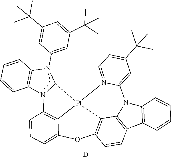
[D].[Pt]123N4=CC=C(C(C)(C)C)C=C4N4C5=C(C6=C4C=CC=C6)C=CC(=C15)OC1=CC=CC(=C21)N1C2=C(N(C4=CC(C(C)(C)C)=CC(C(C)(C)C)=C4)C31)C=CC=C2
